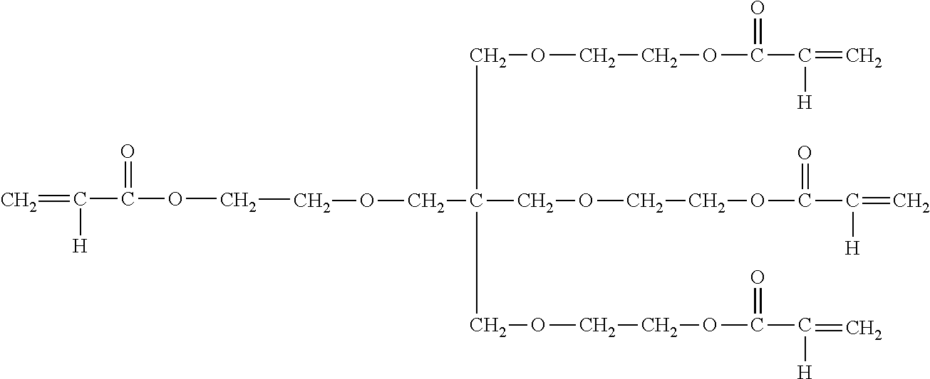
C=C([H])C(=O)OCCOCC(COCCOC(=O)C(=C)[H])(COCCOC(=O)C(=C)[H])COCCOC(=O)C(=C)[H]
